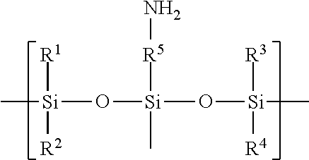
C[Si](O[Si](O[Si](C)([R3])[R4])([R5]N)C)([R2])[R1]
